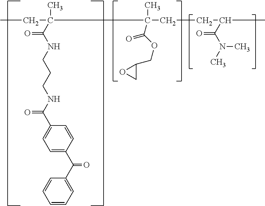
CCC(C)(C(NCCCNC(C1=CC=C(C(C2=CC=CC=C2)=O)C=C1)=O)=O)C(CCC(C)C(=O)N(C)C)(C)C(=O)OCC1OC1
